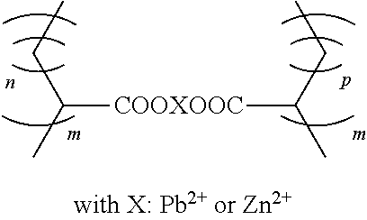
C([COOXOOC]C(CC)C)(CC)C
